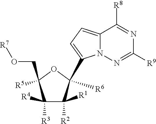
C12=CC=C(C3([R6])C([R2])([R1])C([R3])([R4])C(CO[R7])([R5])O3)N1N=C([R9])N=C2[R8]
